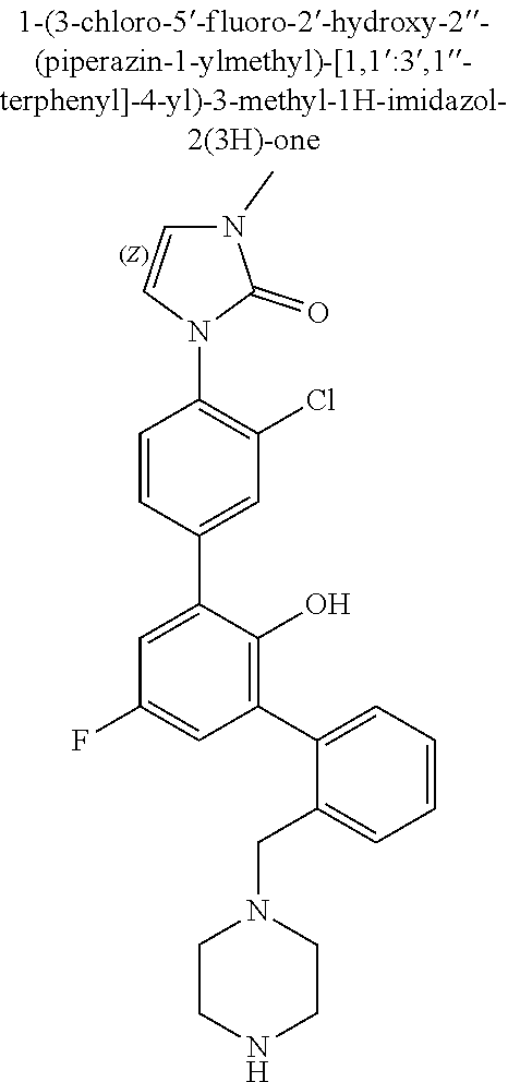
C1=CC=C(CN2CCNCC2)C(C2=C(O)C(C3=CC(Cl)=C(N4C=CN(C)C4=O)C=C3)=CC(F)=C2)=C1
